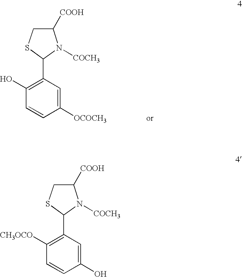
C1([COOH])CSC(C2=C(O)C=CC([OCOCH3])=C2)N1[COCH3].C1([COOH])CSC(C2=C([CH3OCO])C=CC(O)=C2)N1[COCH3]
